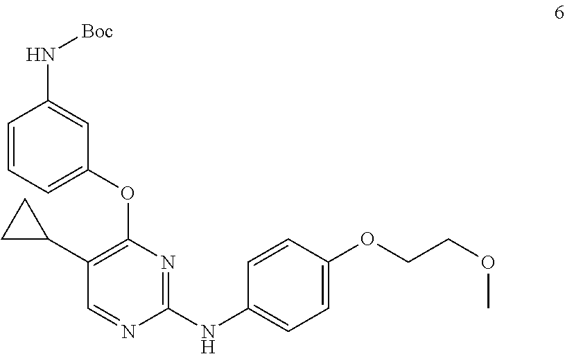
C1(C2CC2)=C(OC2=CC=CC(N[Boc])=C2)N=C(NC2=CC=C(OCCOC)C=C2)N=C1
